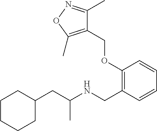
C1C(CC(NCC2=C(OCC3=C(C)ON=C3C)C=CC=C2)C)CCCC1
